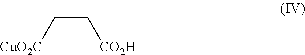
C([CuO2C])C[CO2H]
